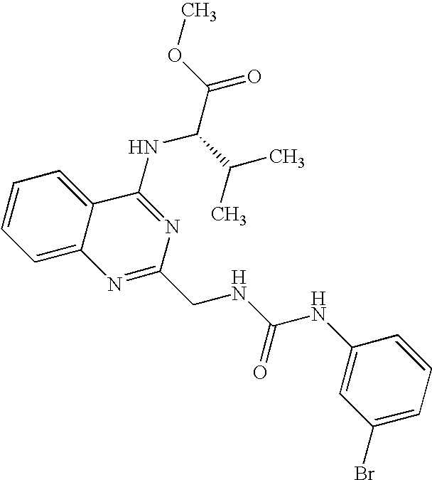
C12=CC=CC=C1C(NC(C(=O)OC)C(C)C)=NC(CNC(NC1=CC(Br)=CC=C1)=O)=N2
